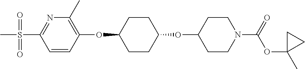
C1=CC(OC2CCC(OC3CCN(C(OC4(C)CC4)=O)CC3)CC2)=C(C)N=C1S(C)(=O)=O
